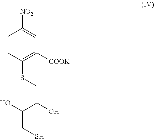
C1=CC(SCC(O)C(O)CS)=C([COOK])C=C1[NO2]
